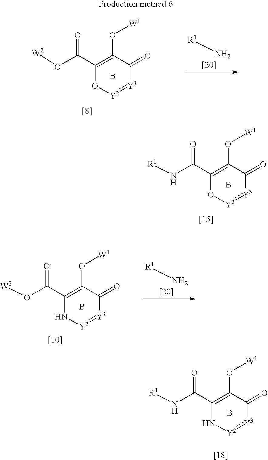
C1(C(N[R1])=O)=C(O[W1])C(=O)[Y3]:[Y2]O1.B.C1(C(N[R1])=O)=C(O[W1])C(=O)[Y3]:[Y2]N1.B.C1(C(O[W2])=O)=C(O[W1])C(=O)[Y3]:[Y2]O1.B.N[R1].C1(C(O[W2])=O)=C(O[W1])C(=O)[Y3]:[Y2]N1.B.N[R1]
